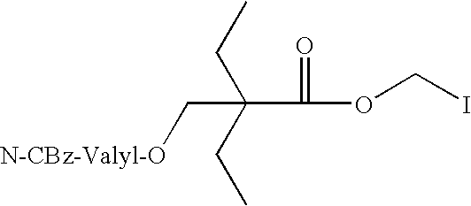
[N-CBz-Valyl-O]CC(CC)(CC)C(OCI)=O
